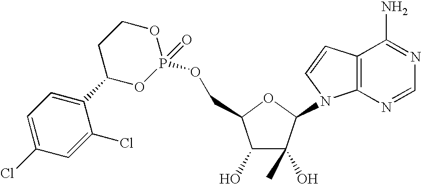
C1(O)C(O)(C)C(N2C3=C(C=C2)C(N)=NC=N3)OC1COP1(=O)OCCC(C2=CC=C(Cl)C=C2Cl)O1
